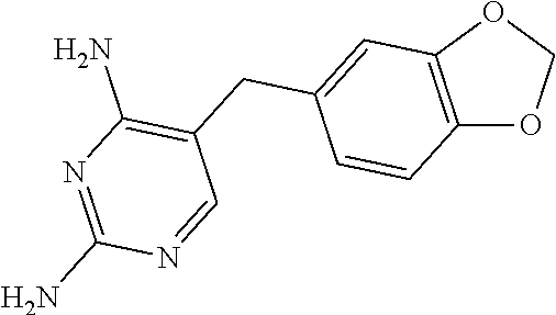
C12=C(OCO1)C=C(CC1=C(N)N=C(N)N=C1)C=C2
